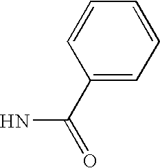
C1(C(=O)N)=CC=CC=C1
